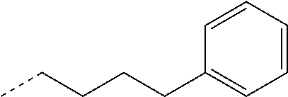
C1=CC=CC(CCCCC)=C1
